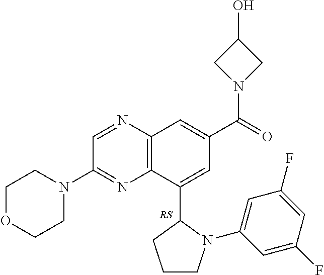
C1OCCN(C2=NC3=C(N=C2)C=C(C(=O)N2CC(O)C2)C=C3C2N(C3=CC(F)=CC(F)=C3)CCC2)C1
